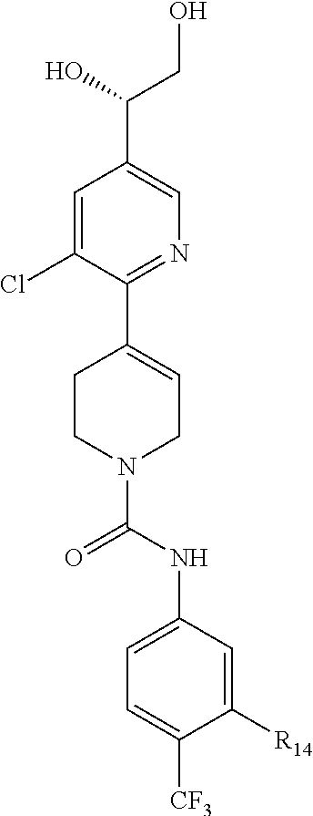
OCC(O)C1=CN=C(C2=CCN(C(=O)NC3=CC=C([CF3])C([R14])=C3)CC2)C(Cl)=C1
